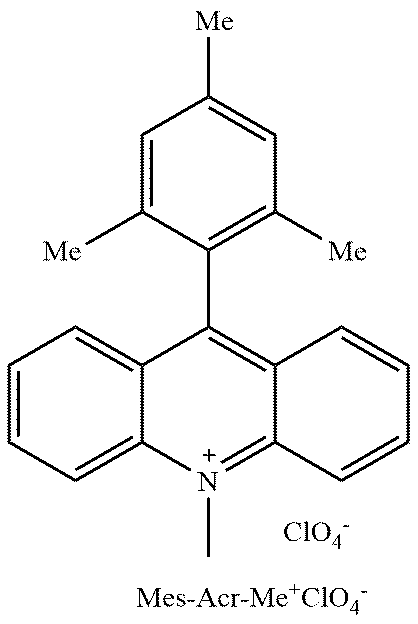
C1=C([Me])C(C2=C3C(=[N+](C)C4=CC=CC=C24)C=CC=C3)=C([Me])C=C1[Me].[ClO4-]
